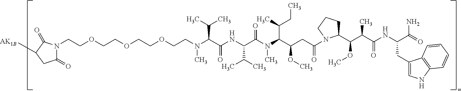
C(COCCN1C(=O)CC([AK1B])C1=O)OCCOCCN(C(C(NC(C(N(C)C(C(CC)C)C(CC(=O)N1C(C(C(C(NC(C(=O)N)CC2=CNC3=C2C=CC=C3)=O)C)OC)CCC1)OC)=O)C(C)C)=O)C(C)C)C
